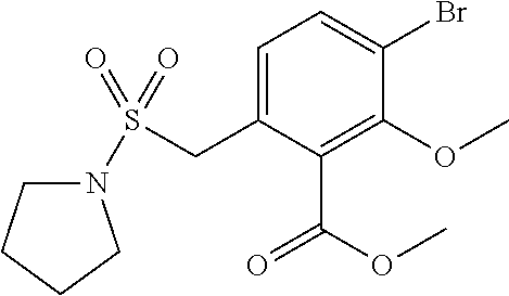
S(CC1=CC=C(Br)C(OC)=C1C(OC)=O)(=O)(=O)N1CCCC1
